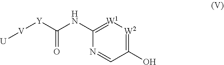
C1(O)=[W2][W1]=C(NC([Y][V][U])=O)N=C1
